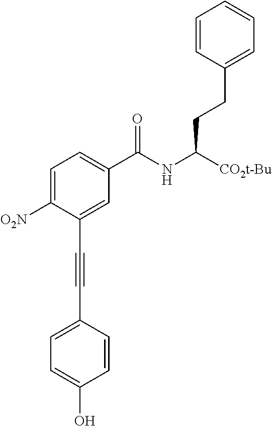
C1=C([O2N])C(C#CC2=CC=C(O)C=C2)=CC(C(NC([CO2t-Bu])CCC2=CC=CC=C2)=O)=C1
